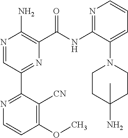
N1=CC(C2=NC=CC(OC)=C2[CN])=NC(C(NC2=NC=CC=C2N2CCC(N)(C)CC2)=O)=C1N
